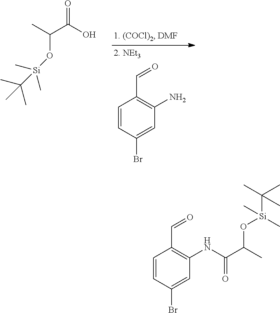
C1=CC(Br)=CC(N)=C1C=O.CC(C(O)=O)O[Si](C(C)(C)C)(C)C.C1=CC(Br)=CC(NC(C(C)O[Si](C)(C(C)(C)C)C)=O)=C1C=O
